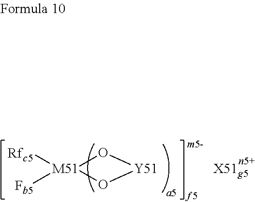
[M51]1([Rfc5])([Fb5])O[Y51]O1.[X51g5]
